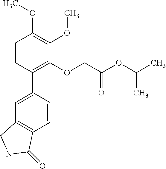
C1=C(C2=C(OCC(OC(C)C)=O)C(OC)=C(OC)C=C2)C=CC2=C1CNC2=O
